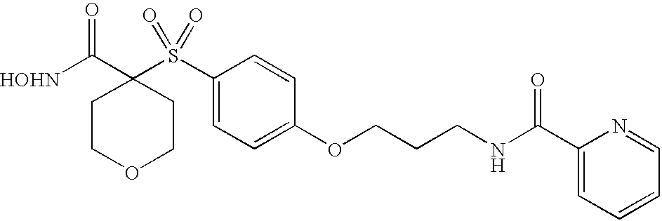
[HOHN]C(C1(S(C2=CC=C(OCCCNC(C3=CC=CC=N3)=O)C=C2)(=O)=O)CCOCC1)=O
